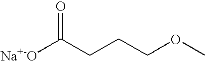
[Na+-O]C(CCCOC)=O
